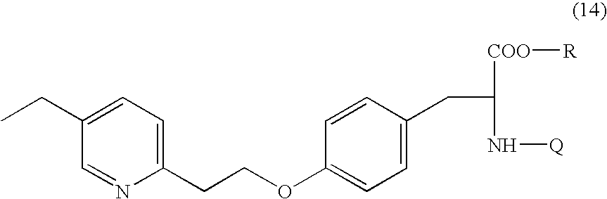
C1(CCOC2=CC=C(CC(N[Q])[COO][R])C=C2)=CC=C(CC)C=N1
